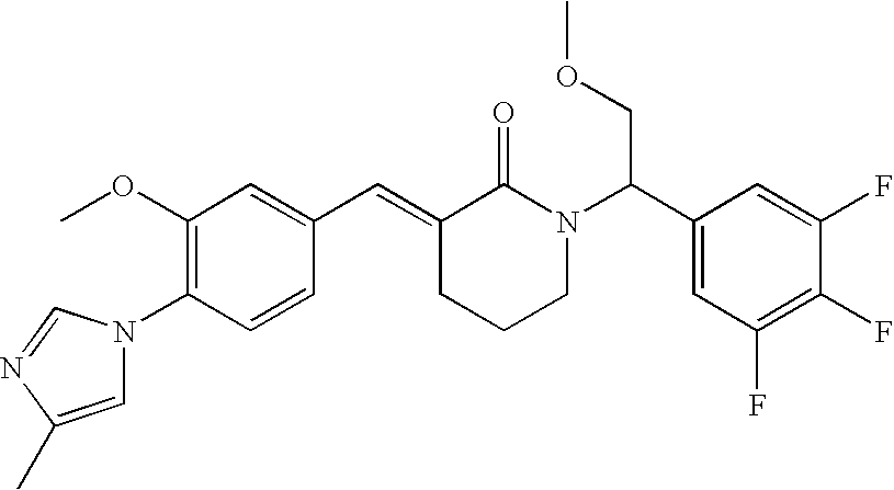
C1=CC(N2C=C(C)N=C2)=C(OC)C=C1C=C1CCCN(C(C2=CC(F)=C(F)C(F)=C2)COC)C1=O
